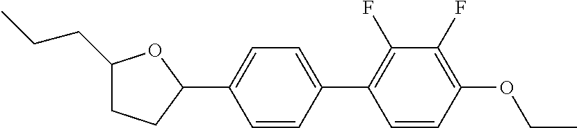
C1(CCC)CCC(C2=CC=C(C3=C(F)C(F)=C(OCC)C=C3)C=C2)O1
